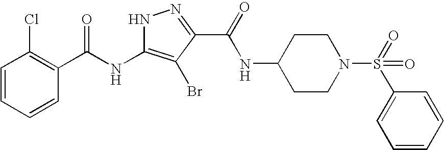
C1=CC=CC(C(NC2=C(Br)C(C(=O)NC3CCN(S(=O)(C4=CC=CC=C4)=O)CC3)=NN2)=O)=C1Cl
